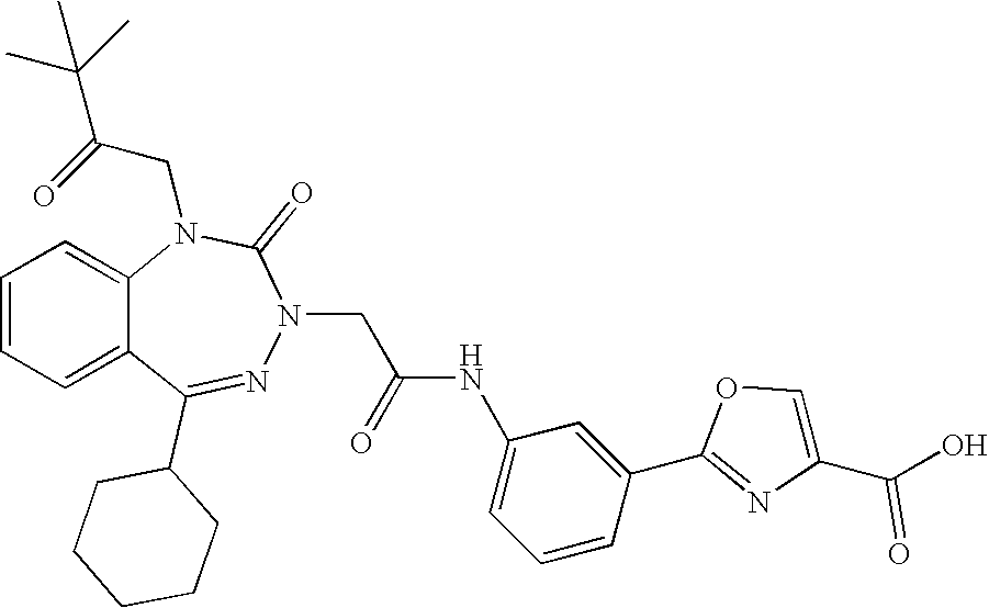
C1=CC=C2C(=C1)N(CC(C(C)(C)C)=O)C(=O)N(CC(NC1=CC=CC(C3=NC(C(O)=O)=CO3)=C1)=O)N=C2C1CCCCC1
